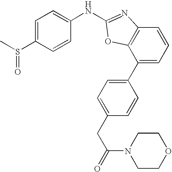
C1=C(S(C)=O)C=CC(NC2=NC3=C(C(C4=CC=C(CC(N5CCOCC5)=O)C=C4)=CC=C3)O2)=C1
